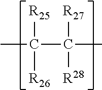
CC([R25])(C([R27])(C)[R28])[R26]
